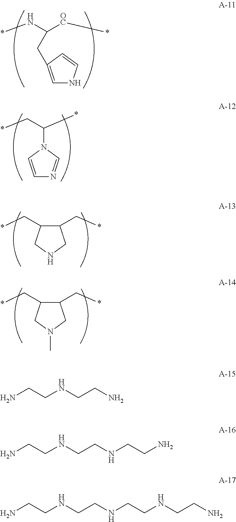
*NC([OC]*)CC1=CNC=C1.*CC(*)N1C=CN=C1.C1(C*)C(C*)CNC1.C1(C*)C(C*)CN(C)C1.NCCNCCN.NCCNCCNCCN.NCCNCCNCCNCCN
